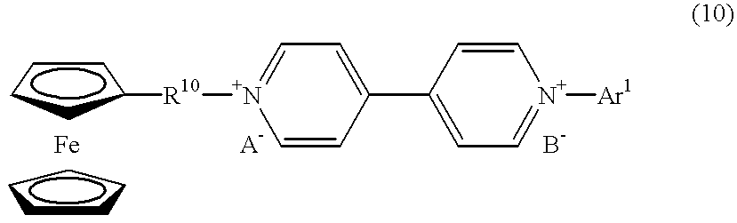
C1CCC([R10][N+]2=CC=C(C3=CC=[N+]([Ar1])C=C3)C=C2)C1.C1CCCC1
